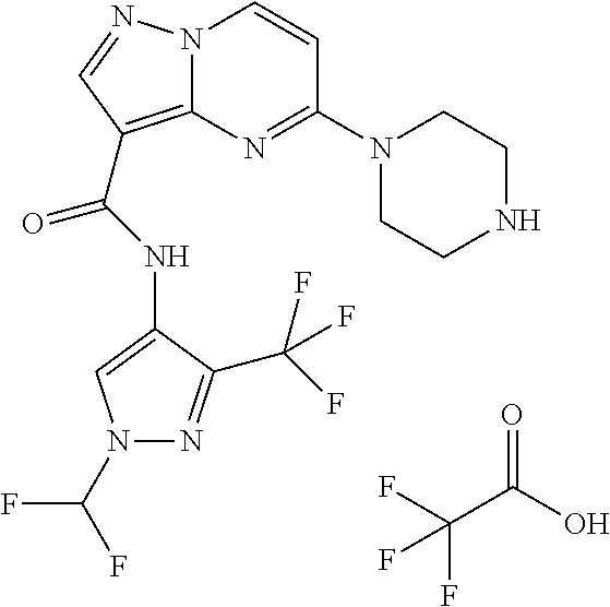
FC(C(O)=O)(F)F.N12C(=C(C(=O)NC3=CN(C(F)F)N=C3C(F)(F)F)C=N1)N=C(N1CCNCC1)C=C2
